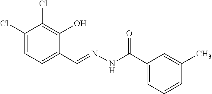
C1(Cl)=CC=C(C=NNC(=O)C2=CC=CC(C)=C2)C(O)=C1Cl
